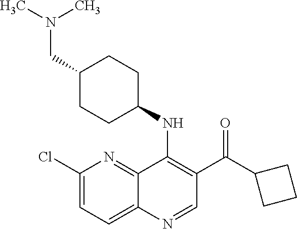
C1(Cl)=CC=C2C(=N1)C(NC1CCC(CN(C)C)CC1)=C(C(C1CCC1)=O)C=N2
